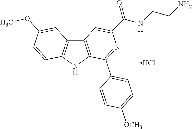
C12=C(NC3=C1C=C(OC)C=C3)C(C1=CC=C([OCH3])C=C1)=NC(C(NCCN)=O)=C2.Cl
